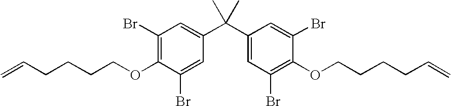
C1(Br)=C(OCCCCC=C)C(Br)=CC(C(C2=CC(Br)=C(OCCCCC=C)C(Br)=C2)(C)C)=C1
